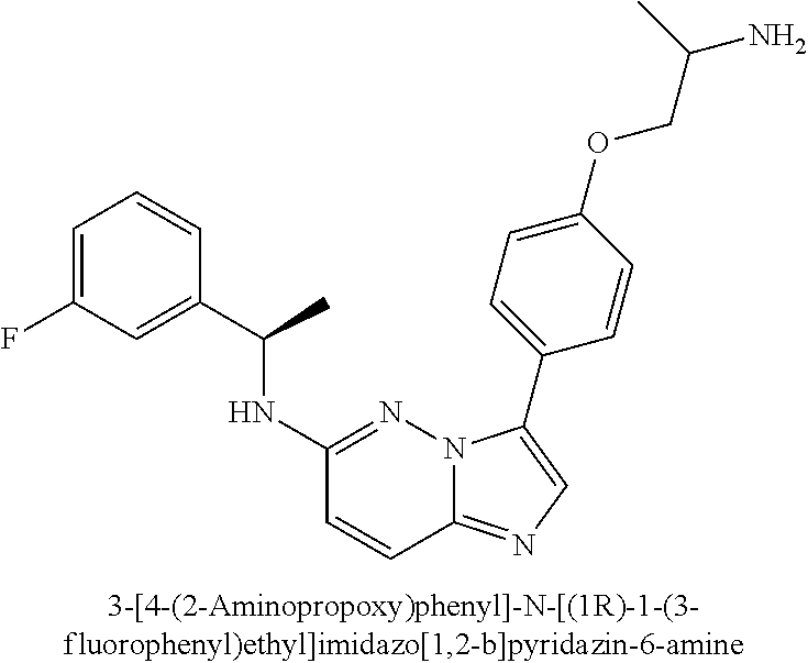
C1(NC(C2=CC(F)=CC=C2)C)=NN2C(=NC=C2C2=CC=C(OCC(N)C)C=C2)C=C1
